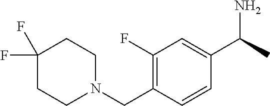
C1(F)=C(CN2CCC(F)(F)CC2)C=CC(C(C)N)=C1
